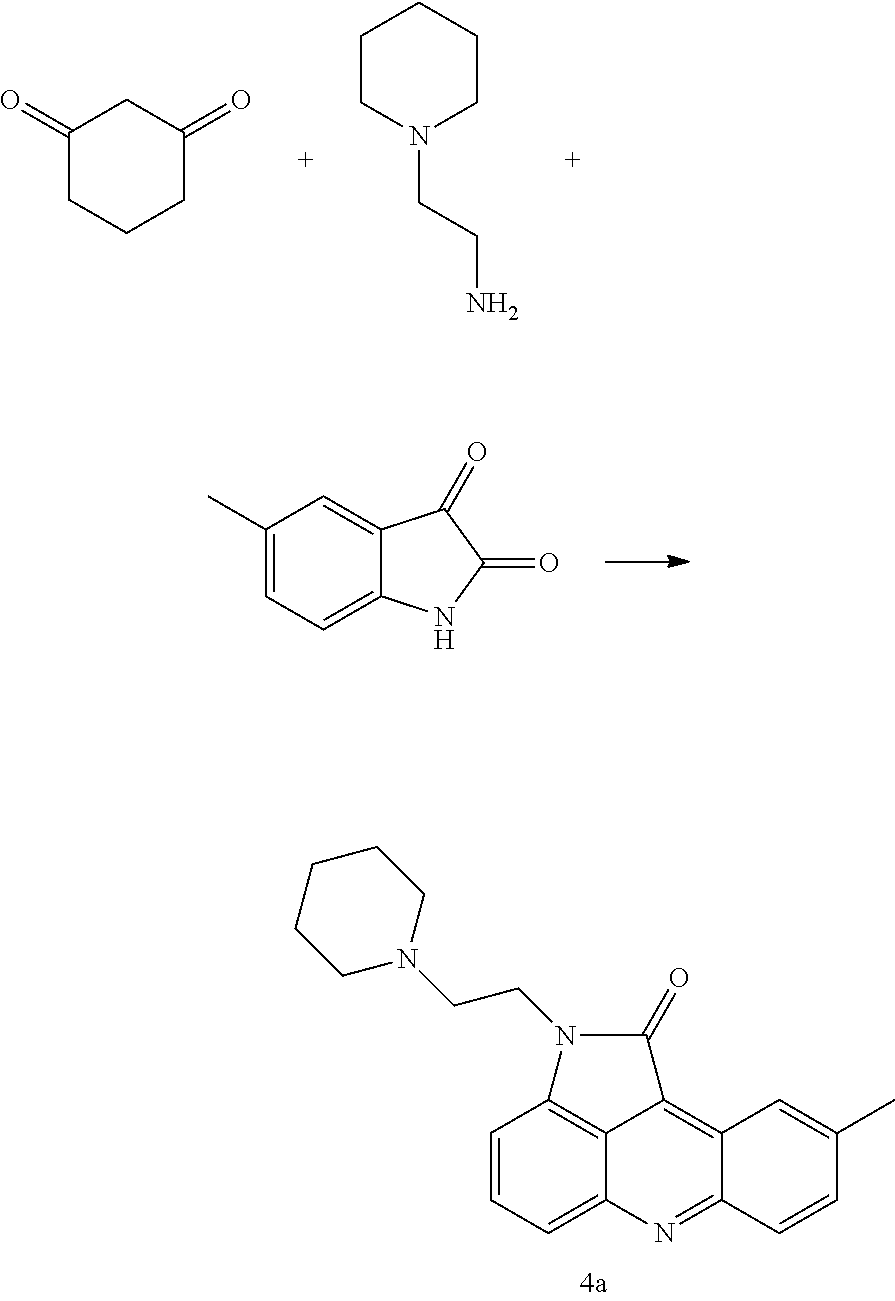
C1(C)=CC=C2C(=C1)C(=O)C(=O)N2.C1=CC=C2C3=C1N(CCN1CCCCC1)C(=O)C3=C1C(=N2)C=CC(C)=C1.C1(=O)CCCC(=O)C1.C1N(CCN)CCCC1
